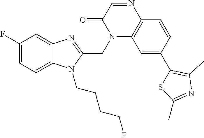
C12=C(C=CC(C3=C(C)N=C(C)S3)=C1)N=CC(=O)N2CC1=NC2=CC(F)=CC=C2N1CCCCF
